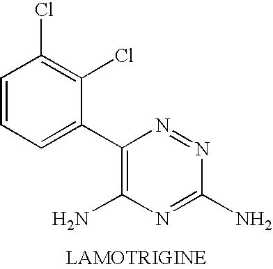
C1=CC=C(C2=C(N)N=C(N)N=N2)C(Cl)=C1Cl
